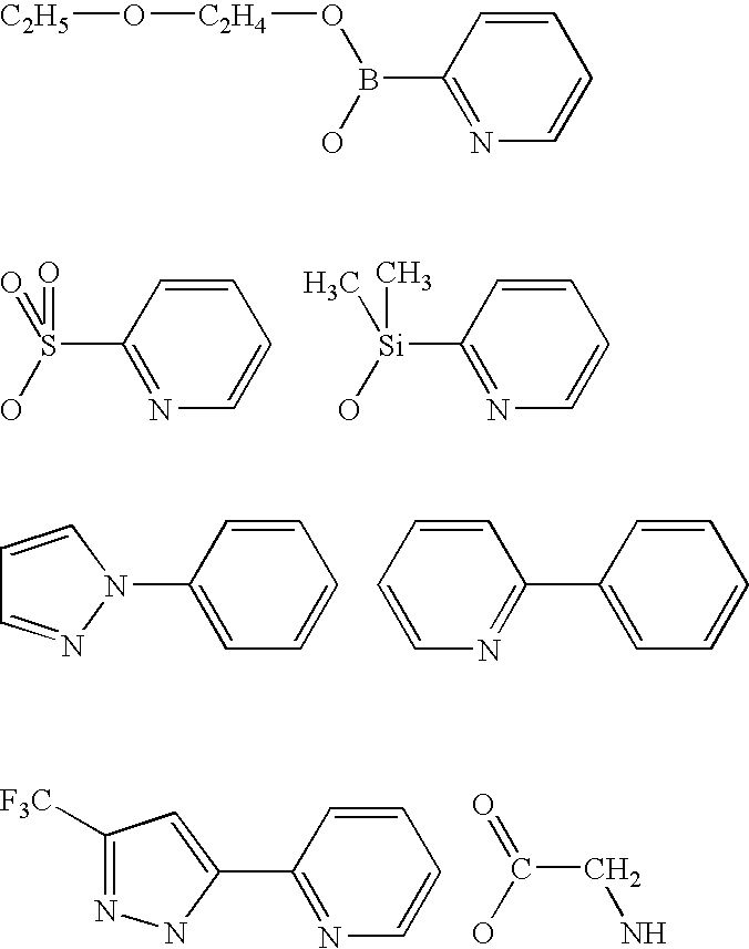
C1(S(=O)(=O)O)=NC=CC=C1.C1([Si](C)(C)O)=NC=CC=C1.C1=CC(N2C=CC=N2)=CC=C1.C1=CC=CN=C1C1=CC=CC=C1.C1(C2=NC=CC=C2)=CC([F3C])=NN1.C(CN)(O)=O.C1(B(O)O[C2H4]O[C2H5])=NC=CC=C1
